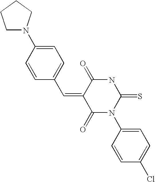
C1N(C2=CC=C(C=C3C(=O)N(C4=CC=C(Cl)C=C4)C(=S)NC3=O)C=C2)CCC1
